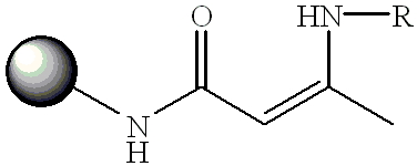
C(NC)(C=C(C)N[R])=O
